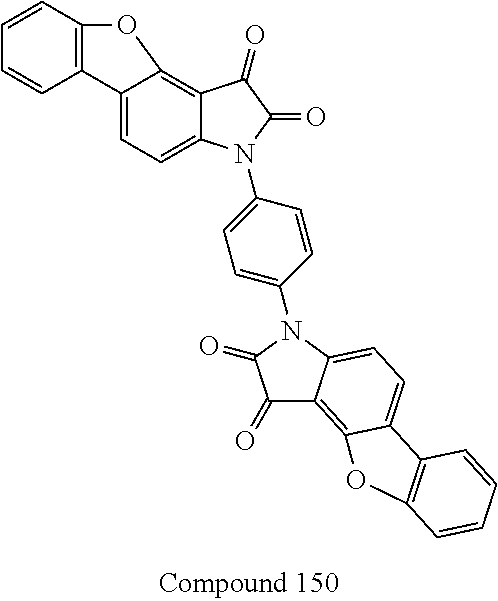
C12=CC=C3C(=C1OC1=C2C=CC=C1)C(=O)C(=O)N3C1=CC=C(N2C3=CC=C4C(=C3C(=O)C2=O)OC2=C4C=CC=C2)C=C1
